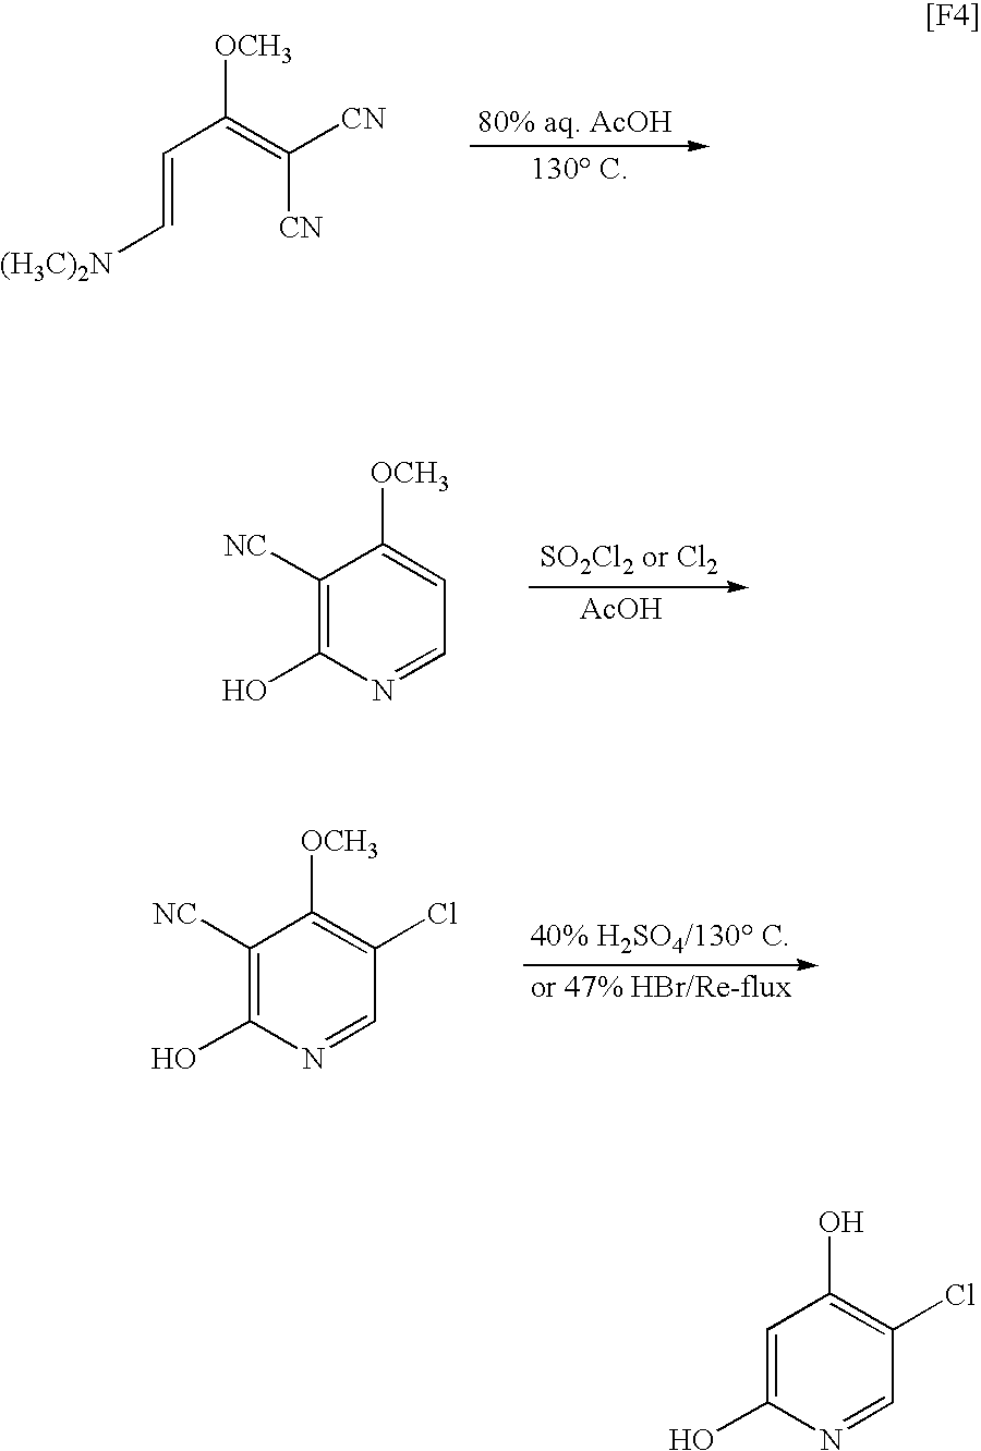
[(H3C)2N]C=CC([OCH3])=C([CN])[CN].[AcOH].C1(O)=C([NC])C([OCH3])=CC=N1.C1(O)=C([NC])C([OCH3])=C(Cl)C=N1.C1(O)=CC(O)=C(Cl)C=N1
